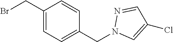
BrCC1=CC=C(CN2C=C(Cl)C=N2)C=C1
